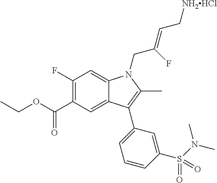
CCOC(C1=C(F)C=C2C(=C1)C(C1=CC=CC(S(N(C)C)(=O)=O)=C1)=C(C)N2CC(=CC[NH2HCl])F)=O
